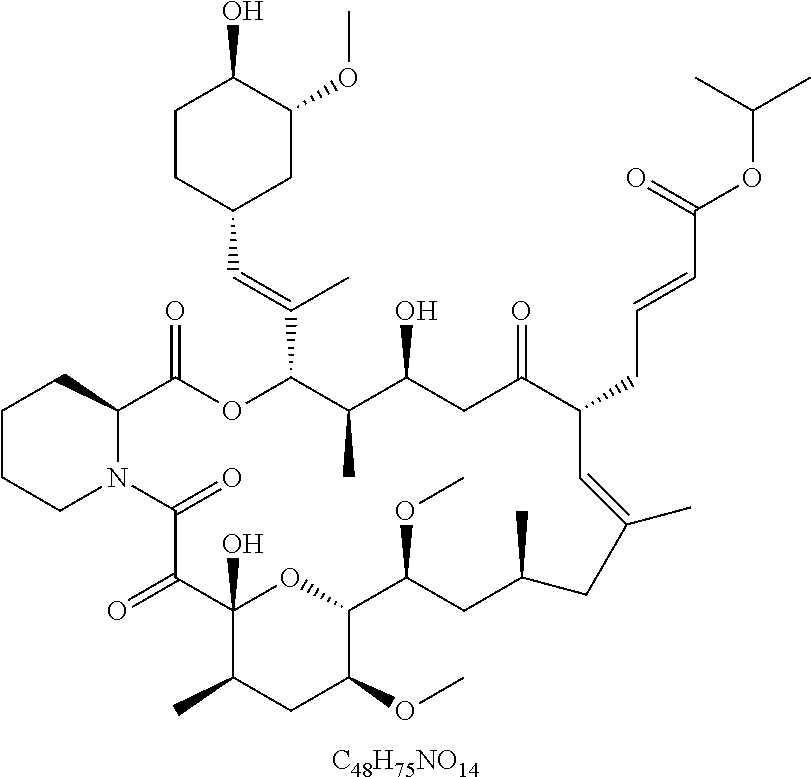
[C48H75NO14].C1CCN2C(C1)C(=O)OC(C(=CC1CC(OC)C(O)CC1)C)C(C)C(O)CC(=O)C(CC=CC(OC(C)C)=O)C=C(C)CC(C)CC(OC)C1OC(O)(C(=O)C2=O)C(C)CC1OC
